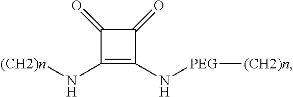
C1(=O)C(N[(CH2)n])=C(N[PEG][(CH2)n])C1=O
